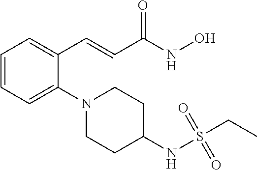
C1=CC=C(N2CCC(NS(CC)(=O)=O)CC2)C(C=CC(NO)=O)=C1
